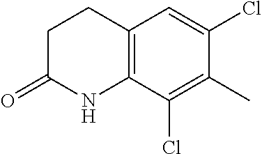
C1CC(=O)NC2=C1C=C(Cl)C(C)=C2Cl
